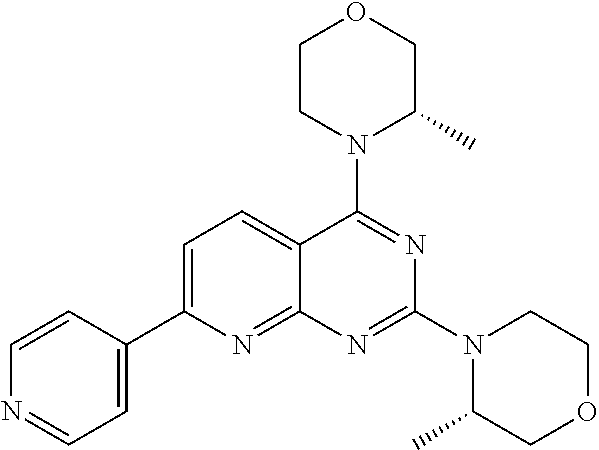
C1=C(C2=CC=NC=C2)N=C2C(=C1)C(N1C(C)COCC1)=NC(N1C(C)COCC1)=N2
